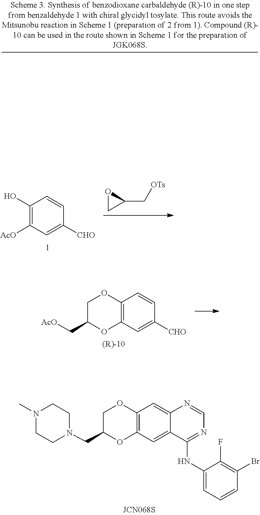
[OTs]CC1OC1.C1=CC([CHO])=CC([AcO])=C1O.C1(C[AcO])COC2=C(C=C([CHO])C=C2)O1.C1CN(C)CCN1CC1COC2=C(O1)C=C1C(=C2)N=CN=C1NC1=CC=CC(Br)=C1F
